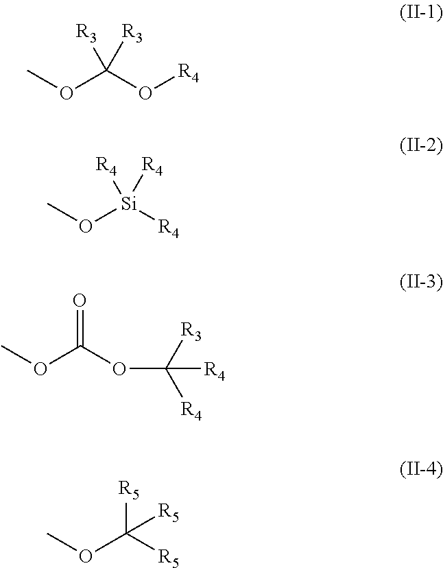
COC(O[R4])([R3])[R3].CO[Si]([R4])([R4])[R4].COC(OC([R4])([R3])[R4])=O.COC([R5])([R5])[R5]
